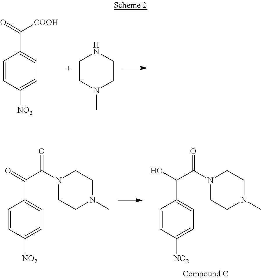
C1=CC([NO2])=CC=C1C(=O)[COOH].C1CN(C)CCN1.C1=CC([NO2])=CC=C1C(=O)C(N1CCN(C)CC1)=O.C1=CC([NO2])=CC=C1C(O)C(N1CCN(C)CC1)=O
